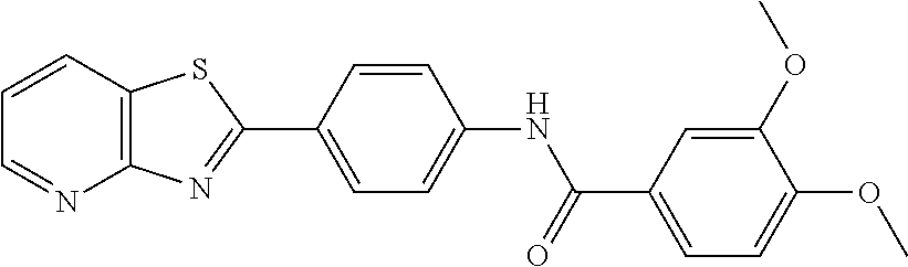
C1=CC2=C(N=C1)N=C(C1=CC=C(NC(=O)C3=CC=C(OC)C(OC)=C3)C=C1)S2
